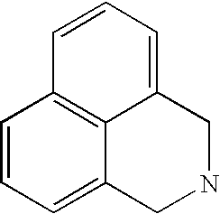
C1=CC=C2C3=C1C=CC=C3CNC2
